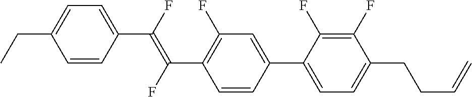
C1=CC(C(=C(C2=C(F)C=C(C3=CC=C(CCC=C)C(F)=C3F)C=C2)F)F)=CC=C1CC
